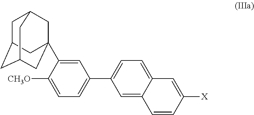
C1(C2=CC=C3C(=C2)C=CC([X])=C3)=CC=C([CH3O])C(C23CC4CC(CC(C2)C4)C3)=C1
